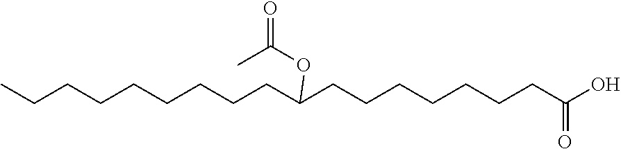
CCCCCCCCCC(CCCCCCCC(O)=O)OC(C)=O
